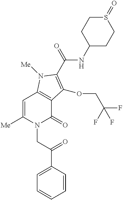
[Me]C1=CC2=C(C(=O)N1CC(C1=CC=CC=C1)=O)C(OCC(F)(F)F)=C(C(=O)NC1CCS(=O)CC1)N2[Me]
